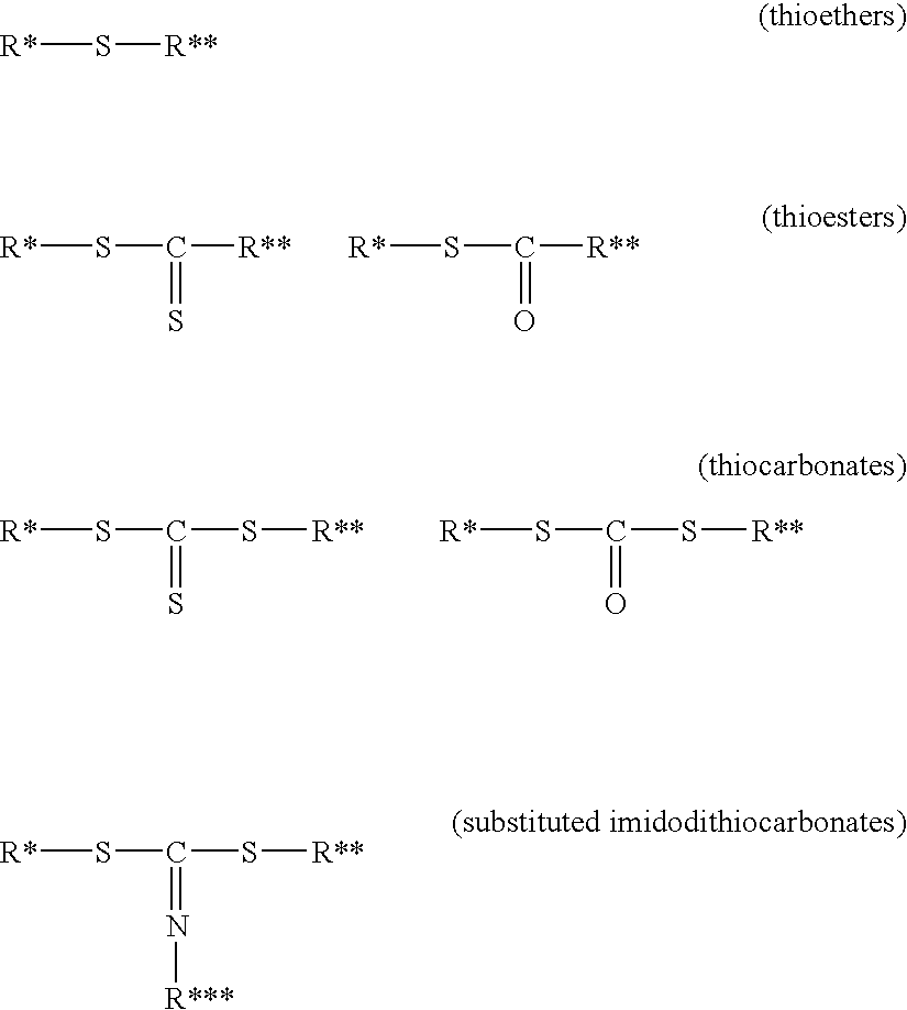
S(C([R**])=S)[R*].S(C([R**])=O)[R*].S(C(S[R**])=S)[R*].S(C(S[R**])=O)[R*].[R*]S[R**].S(C(S[R**])=N[R***])[R*]
